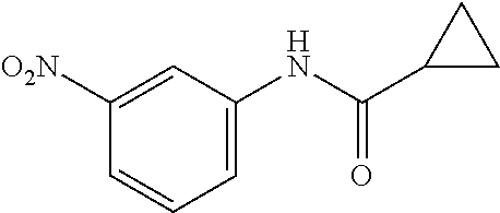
C1=CC=C(NC(C2CC2)=O)C=C1[O2N]
